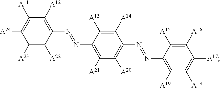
C1(N=NC2=C([A21])C([A20])=C(N=NC3=C([A19])C([A18])=C([A17])C([A16])=C3[A15])C([A14])=C2[A13])=C([A12])C([A11])=C([A24])C([A23])=C1[A22]
